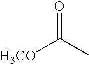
[H3CO]C(C)=O
